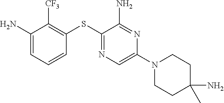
NC1=CC=CC(SC2=NC=C(N3CCC(C)(N)CC3)N=C2N)=C1[CF3]
